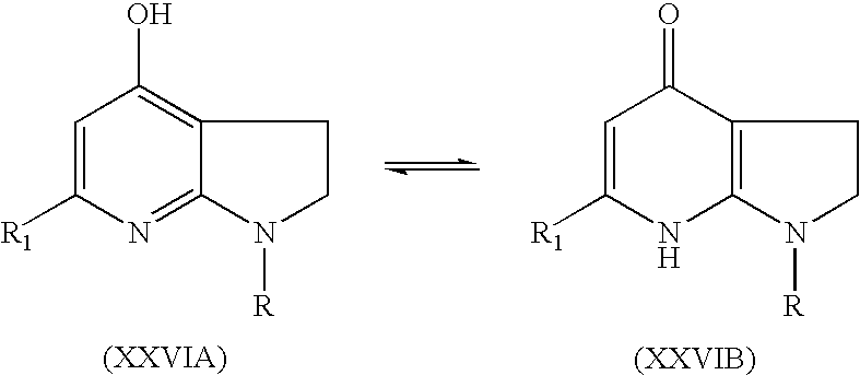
C1=C([R1])NC2=C(C1=O)CCN2[R].C1=C([R1])N=C2C(=C1O)CCN2[R]
